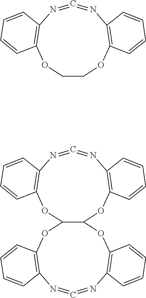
C1COC2=C(N=C=NC3=C(O1)C=CC=C3)C=CC=C2.O1C2=C(N=C=NC3=C(OC4C1OC1=C(N=C=NC5=C(O4)C=CC=C5)C=CC=C1)C=CC=C3)C=CC=C2
